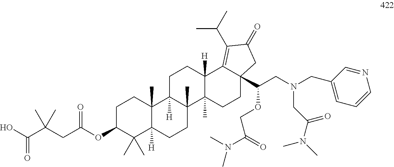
OC(C(CC(OC1C(C)(C)C2([H])C(C)(CC1)C1([H])C(C)(CC2)C2(C)C([H])(CC1)C1=C(C(C)C)C(=O)CC1(C(CN(CC1=CC=CN=C1)CC(N(C)C)=O)OCC(=O)N(C)C)CC2)=O)(C)C)=O
